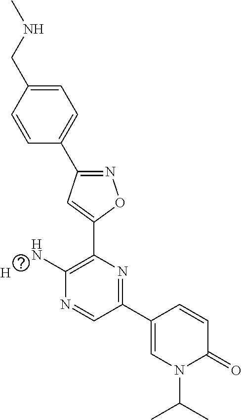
C1=CC(CNC)=CC=C1C1=NOC(C2=C(N)N=CC(C3=CN(C(C)C)C(=O)C=C3)=N2)=C1.[H]
